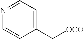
C1=CC(C[OCO])=CC=N1
